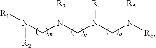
C(N(CN(CN([R6])[R5])[R4])[R3])N([R1])[R2]
